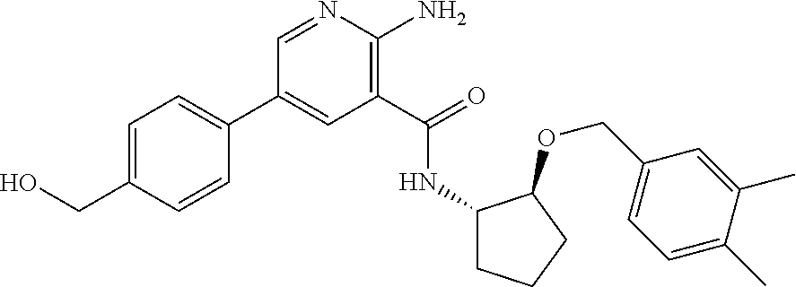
C1(C2=CC=C(CO)C=C2)=CC(C(=O)NC2CCCC2OCC2=CC=C(C)C(C)=C2)=C(N)N=C1
